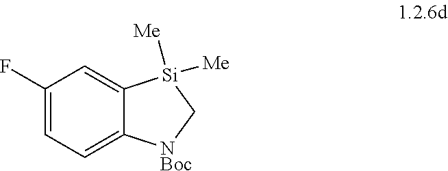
C1(F)=CC=C2C(=C1)[Si]([Me])([Me])C[NBoc]2
